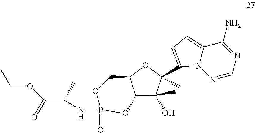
O1C2C(OP(=O)(NC(C(OCC)=O)C)OC2)C(O)(C)C1(C)C1=CC=C2C(N)=NC=NN21
